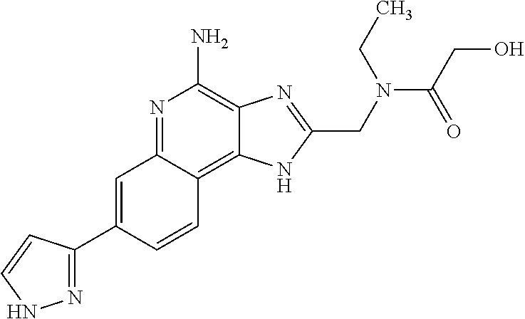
C1=C(C2=NNC=C2)C=CC2=C3C(=C(N)N=C12)N=C(CN(CC)C(CO)=O)N3
